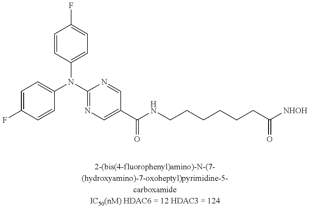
C1=C(F)C=CC(N(C2=NC=C(C(NCCCCCCC([NHOH])=O)=O)C=N2)C2=CC=C(F)C=C2)=C1
